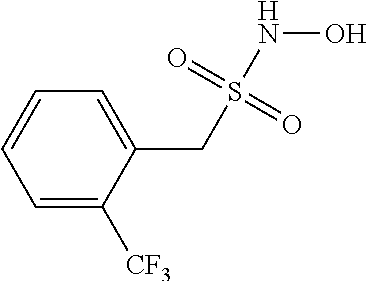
C1=C([CF3])C(CS(NO)(=O)=O)=CC=C1
